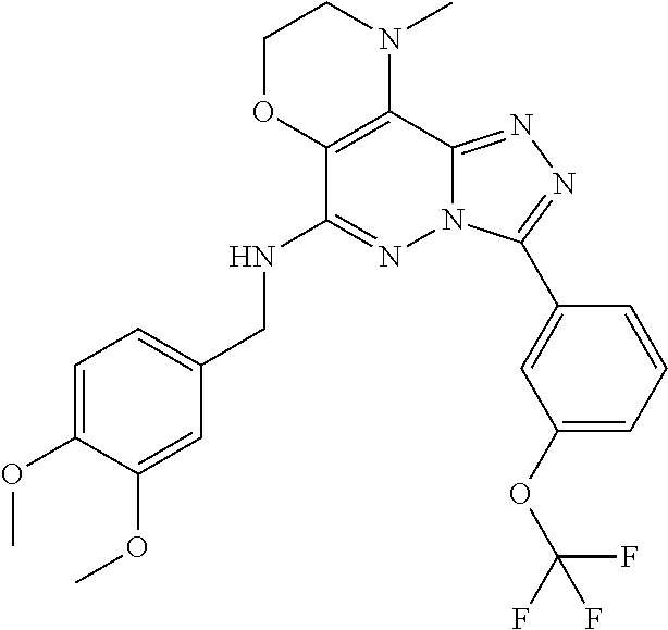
C12=C(C(NCC3=CC=C(OC)C(OC)=C3)=NN3C1=NN=C3C1=CC(OC(F)(F)F)=CC=C1)OCCN2C
